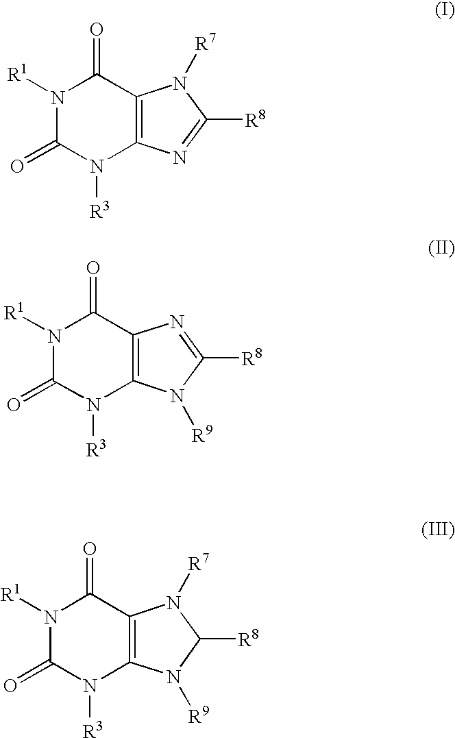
C12=C(N=C([R8])N1[R7])N([R3])C(=O)N([R1])C2=O.C12=C(N([R9])C([R8])=N1)N([R3])C(=O)N([R1])C2=O.C12=C(N([R9])C([R8])N1[R7])N([R3])C(=O)N([R1])C2=O
